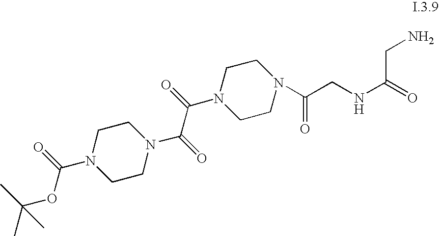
N1(C(CNC(=O)CN)=O)CCN(C(=O)C(=O)N2CCN(C(=O)OC(C)(C)C)CC2)CC1
